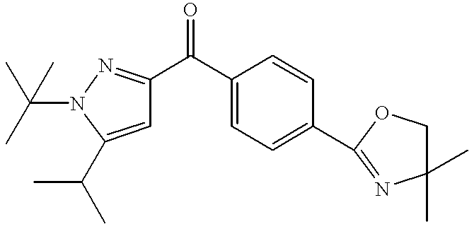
C1=C(C(C)C)N(C(C)(C)C)N=C1C(C1=CC=C(C2=NC(C)(C)CO2)C=C1)=O
